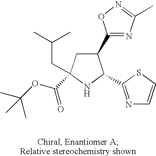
C1(C2=NC(C)=NO2)CC(CC(C)C)(C(OC(C)(C)C)=O)NC1C1=NC=CS1
